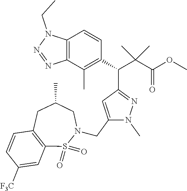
C12=C(C(C)=C(C(C(C(OC)=O)(C)C)C3=NN(C)C(CN4S(=O)(=O)C5=C(CC(C)C4)C=CC([F3C])=C5)=C3)C=C1)N=NN2CC
